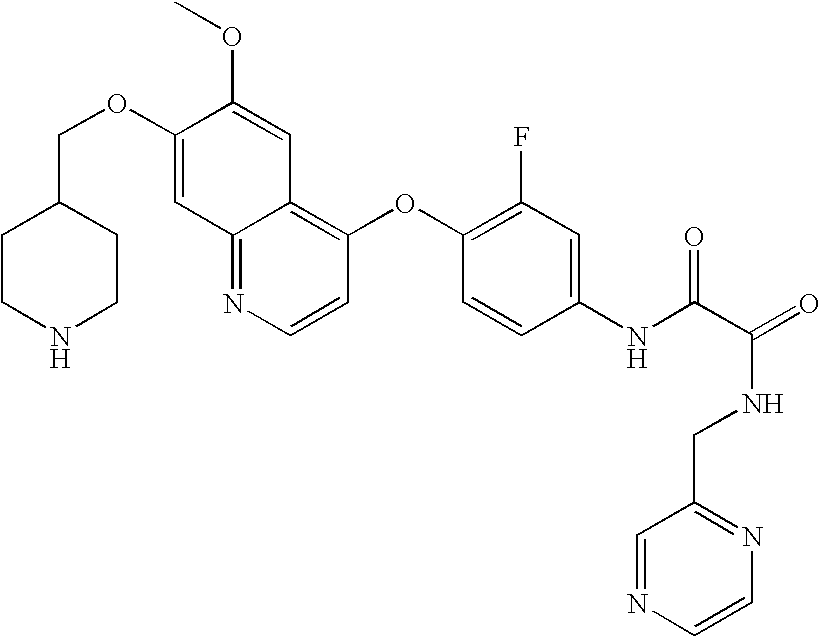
C(OC1=CC2=NC=CC(OC3=C(F)C=C(NC(C(NCC4=NC=CN=C4)=O)=O)C=C3)=C2C=C1OC)C1CCNCC1
